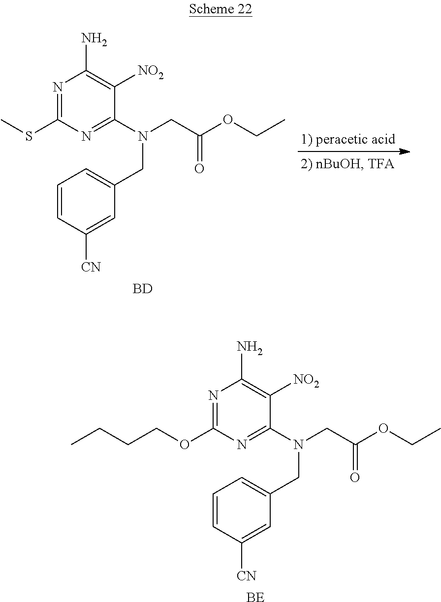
N1=C(SC)N=C(N(CC2=CC=CC([CN])=C2)CC(OCC)=O)C([NO2])=C1N.[BD].N1=C(OCCCC)N=C(N(CC2=CC=CC([CN])=C2)CC(OCC)=O)C([NO2])=C1N.[BE]
